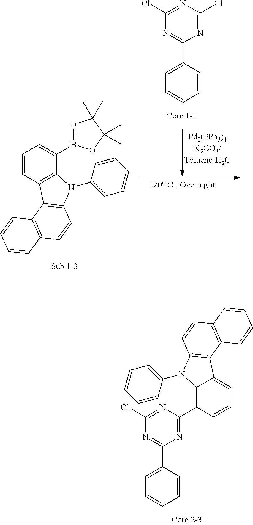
C1(C2=CC=CC=C2)=NC(Cl)=NC(C2=C3C(=CC=C2)C2=C(N3C3=CC=CC=C3)C=CC3=C2C=CC=C3)=N1.C1(C2=CC=CC=C2)=NC(Cl)=NC(Cl)=N1.C1=CC2=C(C(B3OC(C)(C)C(C)(C)O3)=C1)N(C1=CC=CC=C1)C1=C2C2=C(C=C1)C=CC=C2
